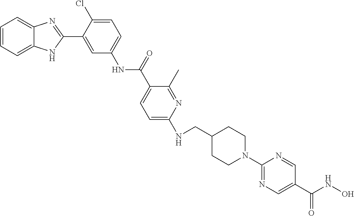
C1(NCC2CCN(C3=NC=C(C(=O)NO)C=N3)CC2)=CC=C(C(=O)NC2=CC=C(Cl)C(C3=NC4=CC=CC=C4N3)=C2)C(C)=N1
